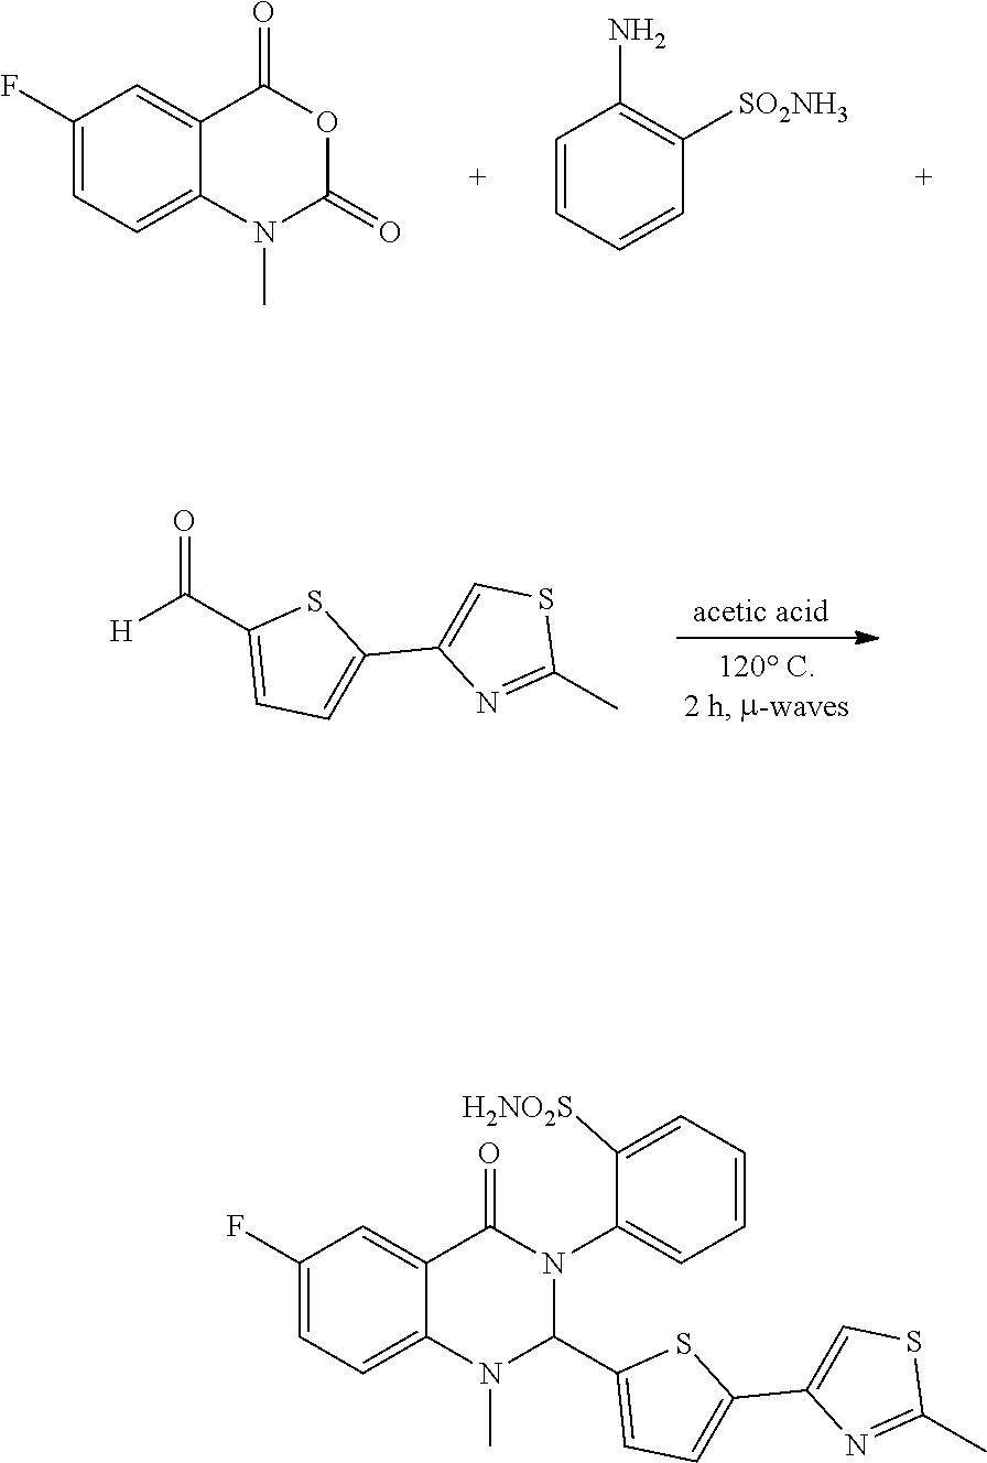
C1=C2C(=CC(F)=C1)C(=O)N(C1=CC=CC=C1[H2NO2S])C(C1=CC=C(C3=CSC(C)=N3)S1)N2C.[H]C(C1=CC=C(C2=CSC(C)=N2)S1)=O.C1=C2C(=CC(F)=C1)C(=O)OC(=O)N2C.C1=CC=CC(N)=C1[SO2NH3]
